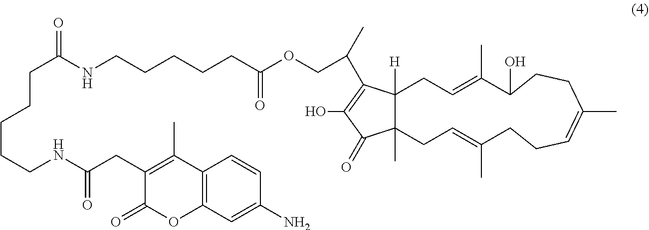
C(C(C)C1=C(O)C(=O)C2(C)C1([H])CC=C(C)C(O)CCC(C)=CCCC(C)=CC2)OC(CCCCCNC(CCCCCNC(CC1=C(C)C2=C(OC1=O)C=C(N)C=C2)=O)=O)=O
